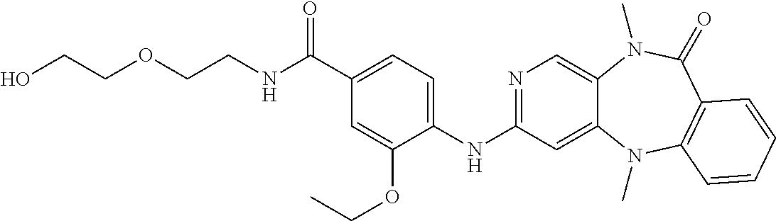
N1=C(NC2=CC=C(C(NCCOCCO)=O)C=C2OCC)C=C2C(=C1)N(C)C(=O)C1=C(N2C)C=CC=C1
